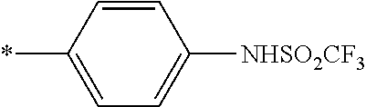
C1=CC(*)=CC=C1[NHSO2CF3]
